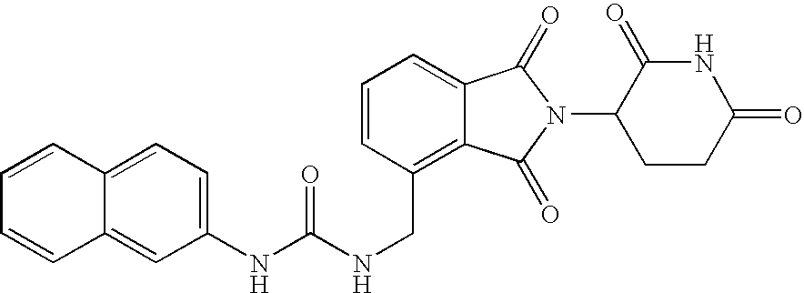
N(CC1=C2C(=CC=C1)C(=O)N(C1CCC(=O)NC1=O)C2=O)C(NC1=CC=C2C(=C1)C=CC=C2)=O
